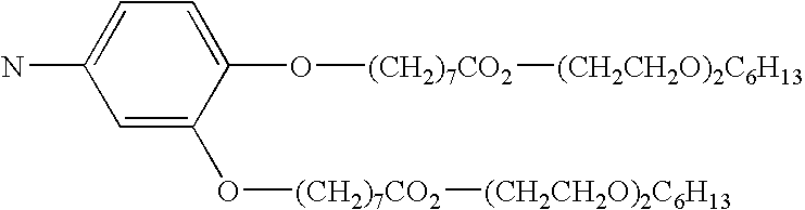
C1=C(N)C=C(O[(CH2)7CO2][(CH2CH2O)2C6H13])C(O[(CH2)7CO2][(CH2CH2O)2C6H13])=C1
